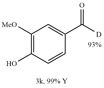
C1([OMe])=C(O)C=CC(C([D])=O)=C1
